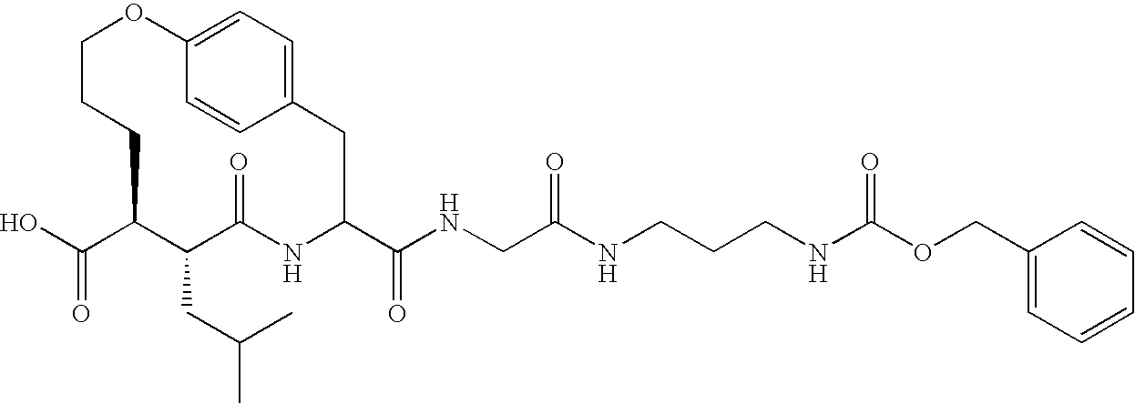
OC(C1C(CC(C)C)C(=O)NC(C(NCC(NCCCNC(OCC2=CC=CC=C2)=O)=O)=O)CC2=CC=C(OCCC1)C=C2)=O
